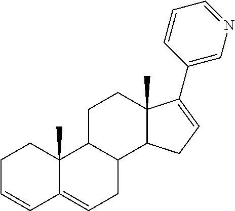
C1C=CC2=CCC3C(C2(C)C1)CCC1(C)C3CC=C1C1=CN=CC=C1
